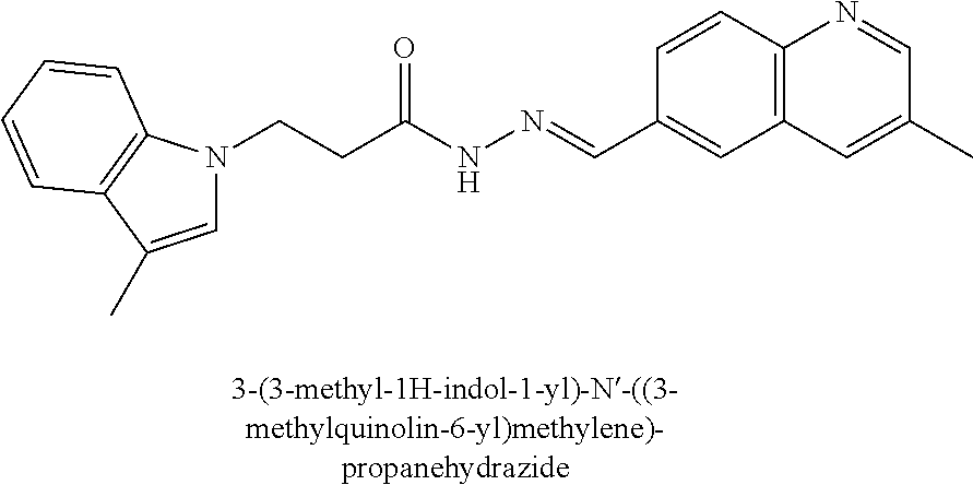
C1=C(C)C2=C(N1CCC(NN=CC1=CC3=C(C=C1)N=CC(C)=C3)=O)C=CC=C2
